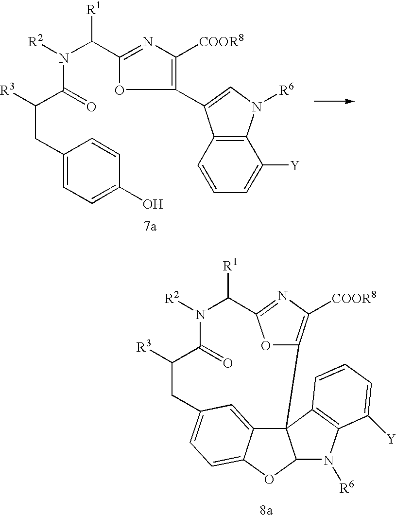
N(C(C1=NC([COOR8])=C(C2=CN([R6])C3=C2C=CC=C3[Y])O1)[R1])([R2])C(=O)C([R3])CC1=CC=C(O)C=C1.N1([R2])C([R1])C2=NC([COOR8])=C(C34C5=CC(=CC=C5OC3N([R6])C3=C4C=CC=C3[Y])CC([R3])C1=O)O2
